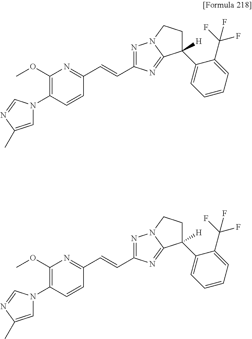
C1=C(C)N=CN1C1=C(OC)N=C(C=CC2=NN3CCC(C4=CC=CC=C4C(F)(F)F)([H])C3=N2)C=C1.C1=C(C)N=CN1C1=C(OC)N=C(C=CC2=NN3CCC(C4=CC=CC=C4C(F)(F)F)([H])C3=N2)C=C1
